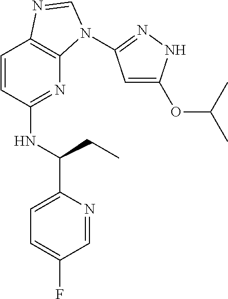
C1=CC(NC(CC)C2=CC=C(F)C=N2)=NC2=C1N=CN2C1=NNC(OC(C)C)=C1
